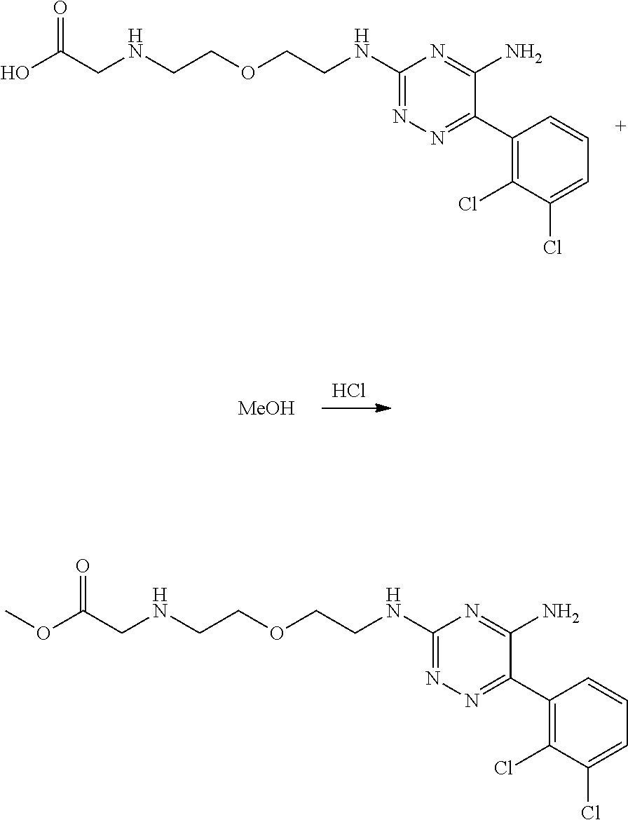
C1(C2=NN=C(NCCOCCNCC(O)=O)N=C2N)=C(Cl)C(Cl)=CC=C1.Cl.[MeOH].C1(C2=NN=C(NCCOCCNCC(=O)OC)N=C2N)=C(Cl)C(Cl)=CC=C1
